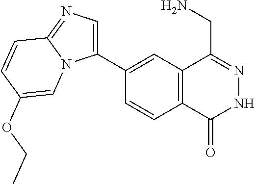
C1(C2=CN=C3N2C=C(OCC)C=C3)=CC2=C(C=C1)C(=O)NN=C2CN
